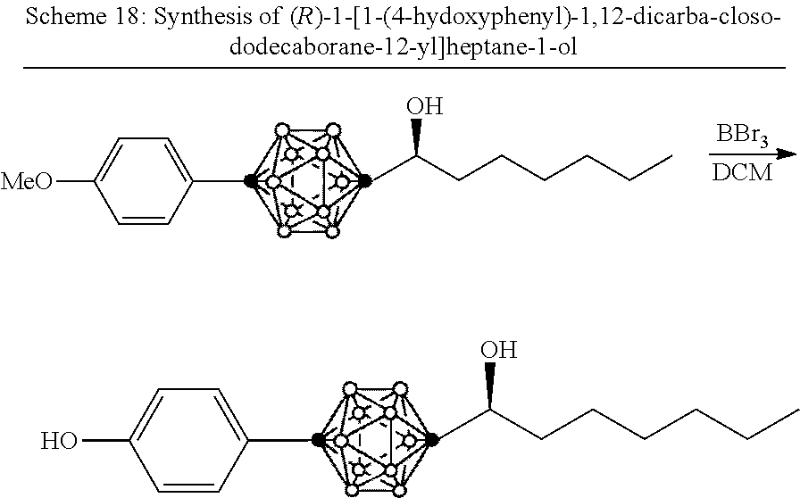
CC1=CC=C(O)C=C1.CC(CCCCCC)O.C1(C)=CC=C([MeO])C=C1.CC(CCCCCC)O.[BBr3]
